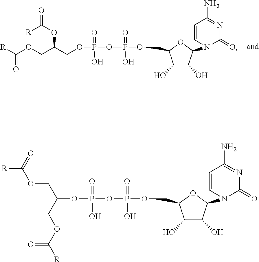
C1(O)C(O)C(N2C(=O)N=C(N)C=C2)OC1COP(=O)(O)OP(OCC(COC(=O)[R])OC([R])=O)(=O)O.C1(O)C(O)C(N2C(=O)N=C(N)C=C2)OC1COP(=O)(O)OP(OC(COC(=O)[R])COC(=O)[R])(=O)O
